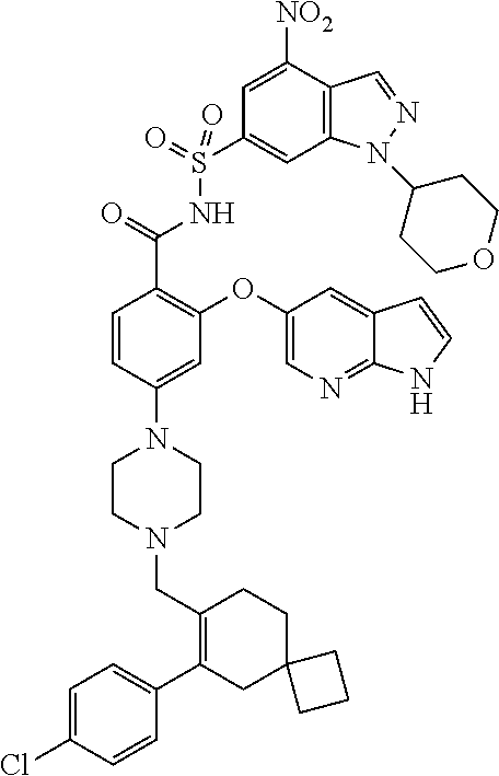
C1=C(Cl)C=CC(C2=C(CN3CCN(C4=CC(OC5=CN=C6C(=C5)C=CN6)=C(C(=O)NS(C5=CC6=C(C([NO2])=C5)C=NN6C5CCOCC5)(=O)=O)C=C4)CC3)CCC3(C2)CCC3)=C1
